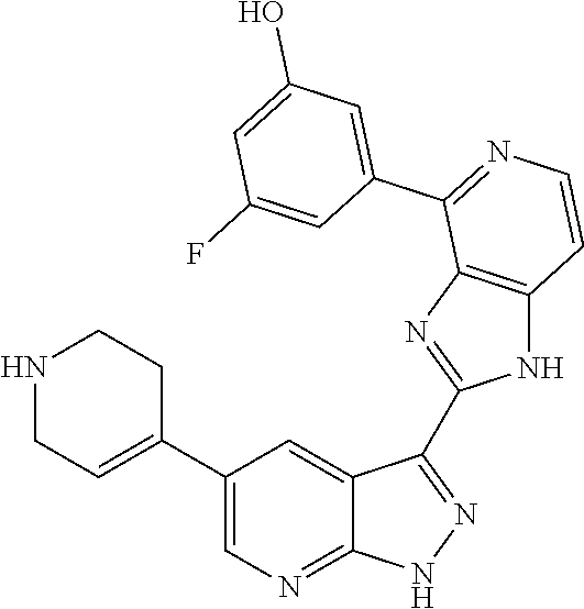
N1CC=C(C2=CN=C3C(=C2)C(C2=NC4=C(N2)C=CN=C4C2=CC(O)=CC(F)=C2)=NN3)CC1
